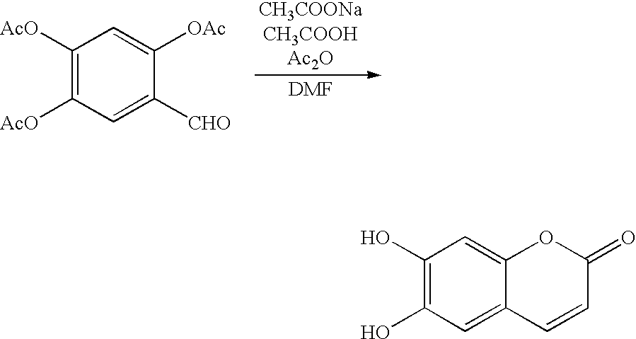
C1([AcO])=C([AcO])C=C([CHO])C([OAc])=C1.C1(O)=C(O)C=C2C(=C1)OC(=O)C=C2
